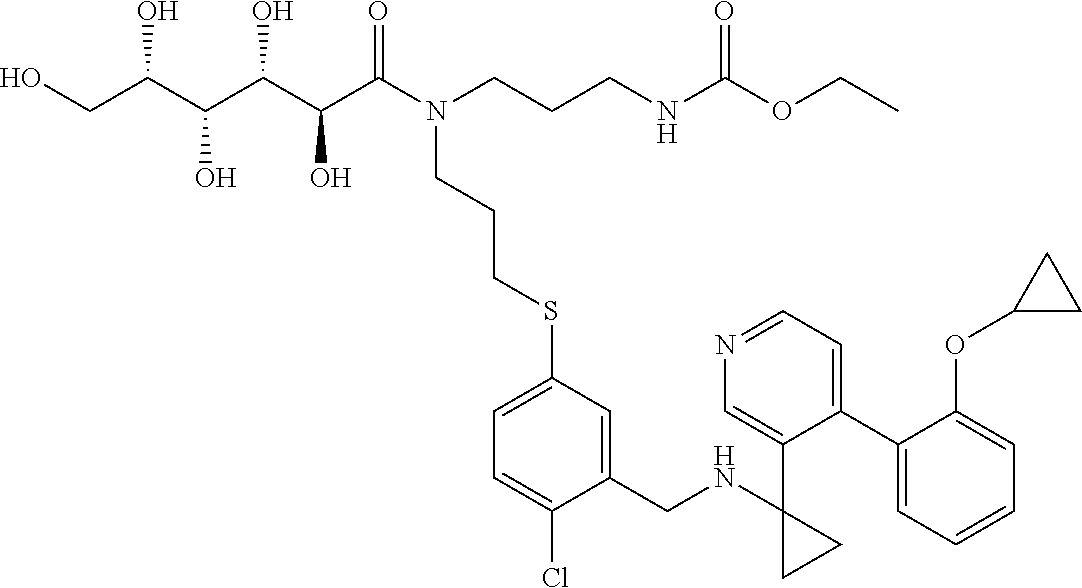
OCC(C(C(C(C(N(CCCNC(OCC)=O)CCCSC1=CC=C(Cl)C(CNC2(C3=CN=CC=C3C3=CC=CC=C3OC3CC3)CC2)=C1)=O)O)O)O)O
